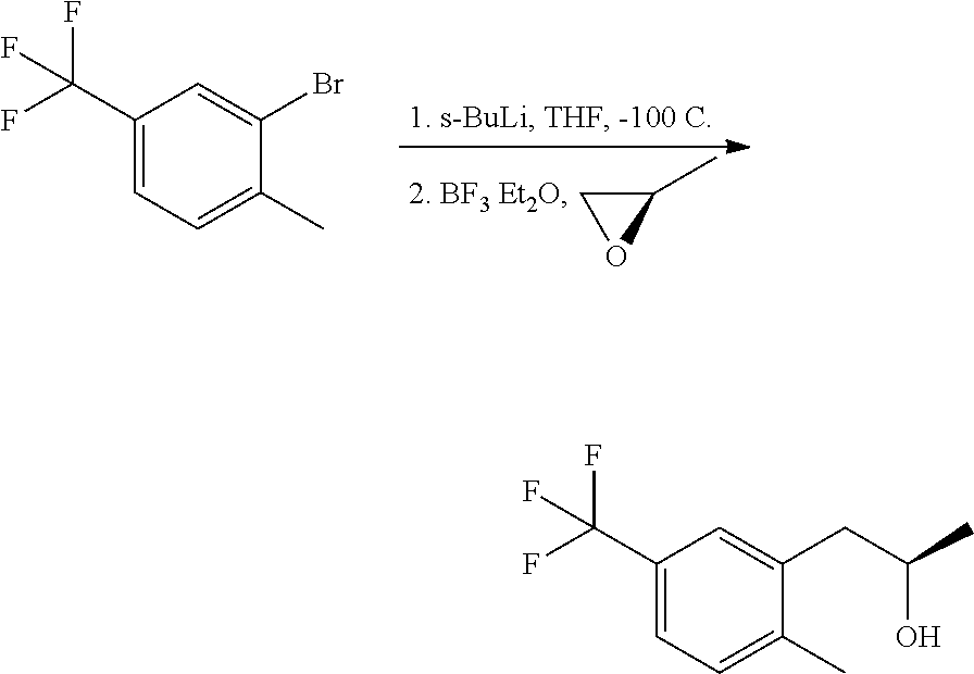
C1(C)CO1.C1(C(F)(F)F)=CC=C(C)C(Br)=C1.C1(C(F)(F)F)=CC=C(C)C(CC(C)O)=C1
